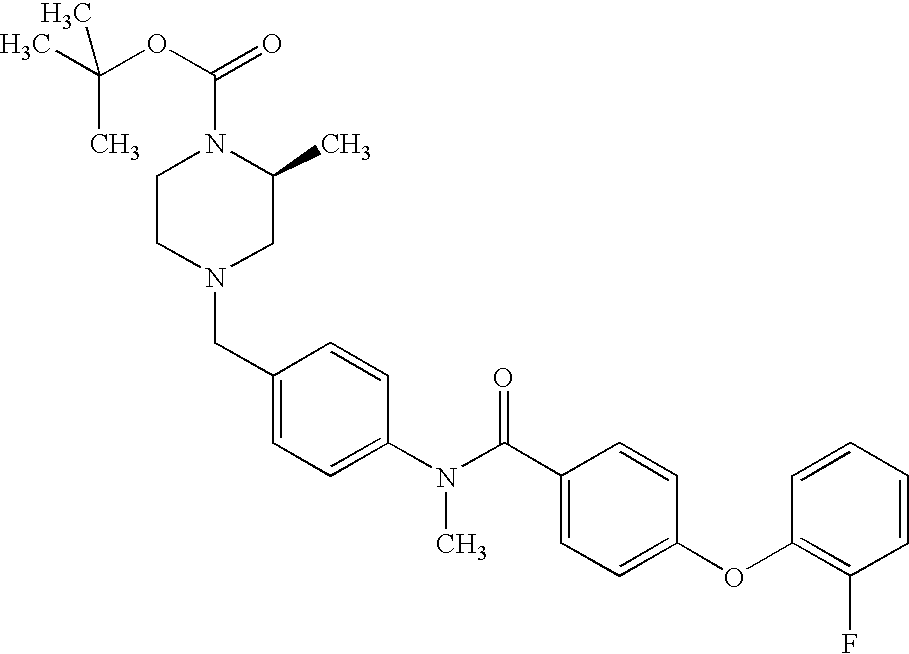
CC(OC(=O)N1CCN(CC2=CC=C(N(C(C3=CC=C(OC4=C(F)C=CC=C4)C=C3)=O)C)C=C2)CC1C)(C)C
